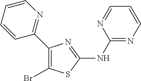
C1(NC2=NC(C3=NC=CC=C3)=C(Br)S2)=NC=CC=N1
